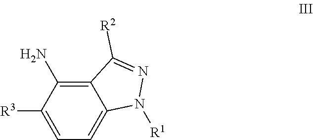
C12=C(N)C([R3])=CC=C1N([R1])N=C2[R2]
